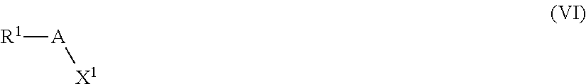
[R1][A][X1]
